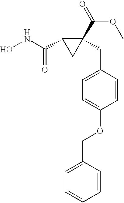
N(C(C1CC1(C(=O)OC)CC1=CC=C(OCC2=CC=CC=C2)C=C1)=O)O
